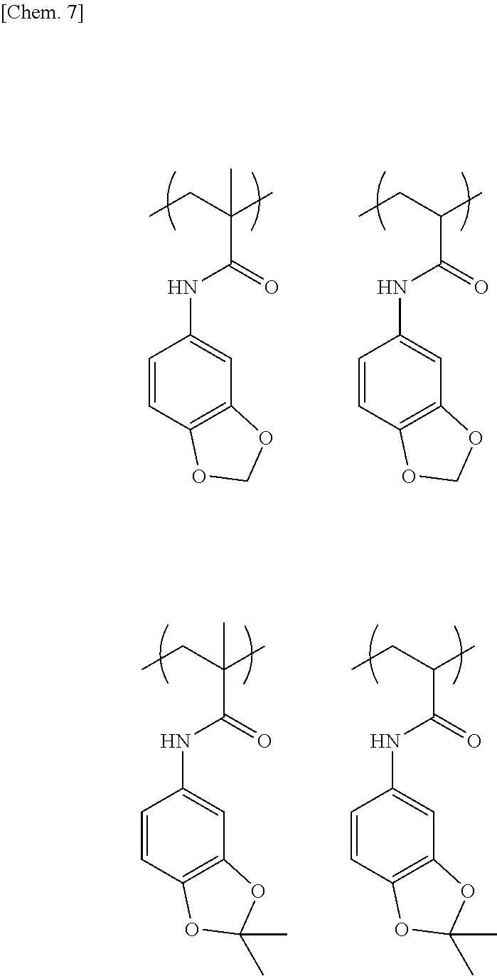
CCC(C)(C)C(=O)NC1=CC2=C(C=C1)OCO2.CCC(C)C(=O)NC1=CC2=C(C=C1)OCO2.CCC(C)(C)C(=O)NC1=CC2=C(C=C1)OC(C)(C)O2.CCC(C)C(=O)NC1=CC2=C(C=C1)OC(C)(C)O2
